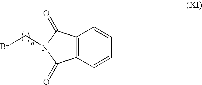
BrCN1C(=O)C2=C(C1=O)C=CC=C2
